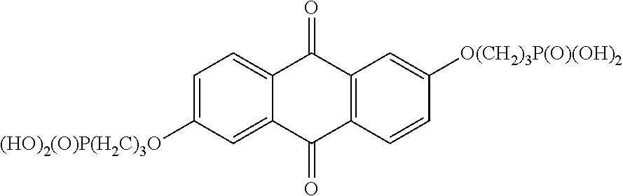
C1=C2C(=CC=C1[(HO)2(O)P(H2C)3O])C(=O)C1=C(C2=O)C=CC([O(CH2)3P(O)(OH)2])=C1
